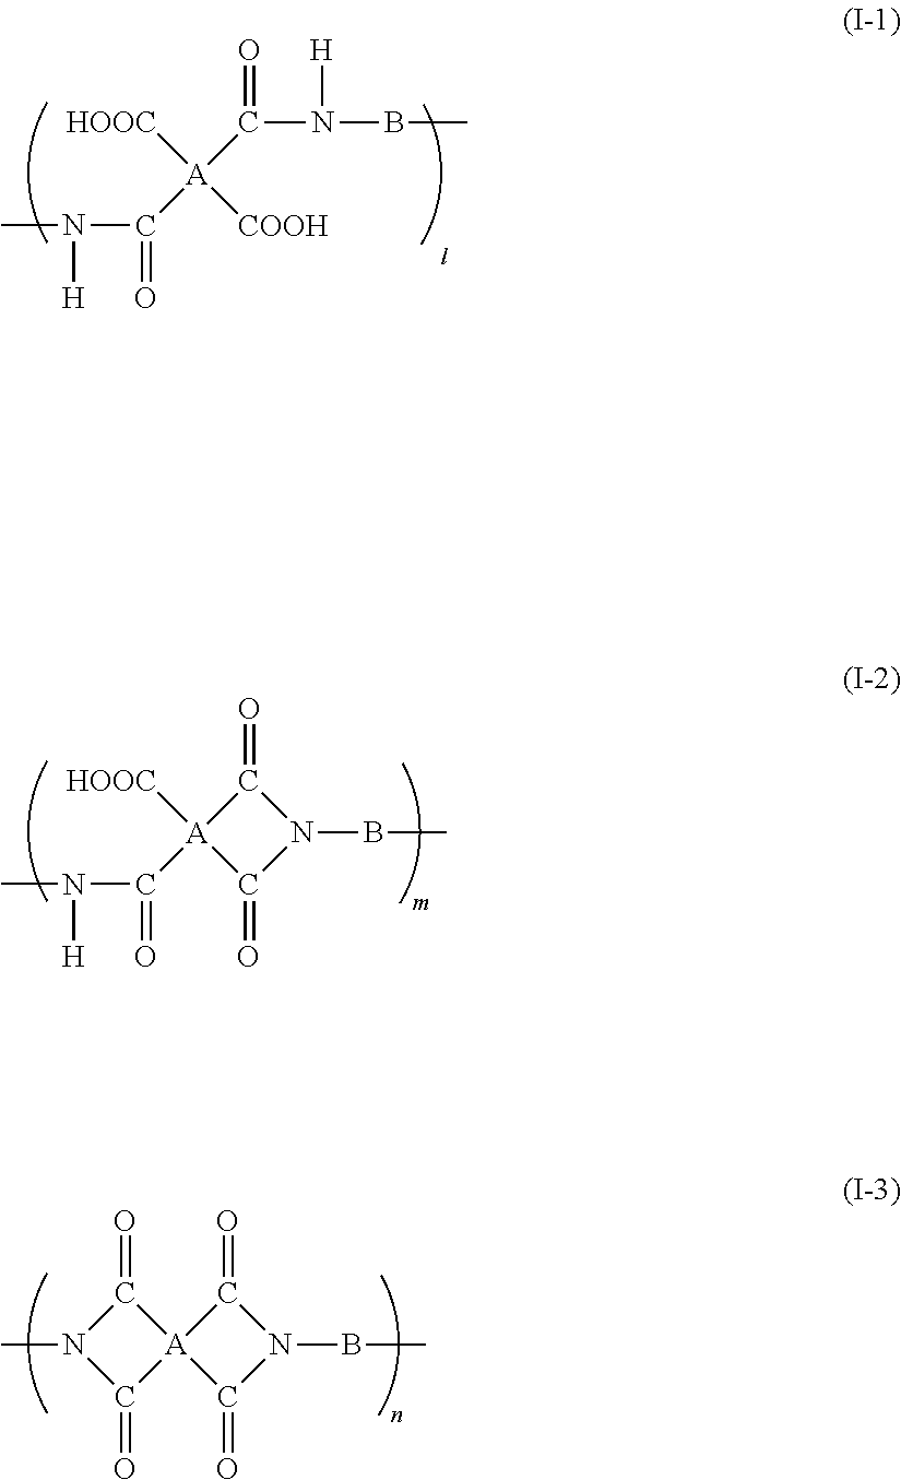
CN(C([A]([COOH])(C(N([H])BC)=O)[HOOC])=O)[H].CN(C([A]1([HOOC])C(=O)N(BC)C1=O)=O)[H].[A]12(C(=O)N(BC)C1=O)C(=O)N(C)C2=O
